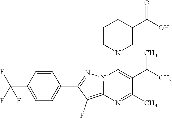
C1=CC(C(F)(F)F)=CC=C1C1=NN2C(=C1F)N=C(C)C(C(C)C)=C2N1CC(C(O)=O)CCC1
